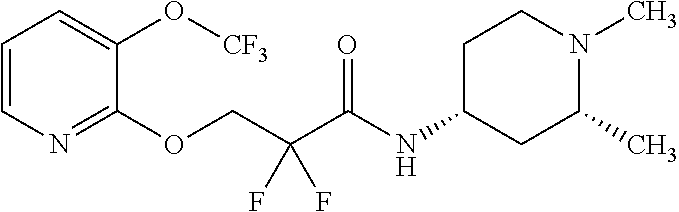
C1=CN=C(OCC(C(NC2CC(C)N(C)CC2)=O)(F)F)C(O[CF3])=C1
